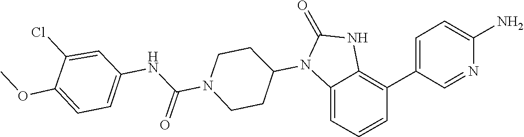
C1(=O)NC2=C(C3=CC=C(N)N=C3)C=CC=C2N1C1CCN(C(NC2=CC=C(OC)C(Cl)=C2)=O)CC1
